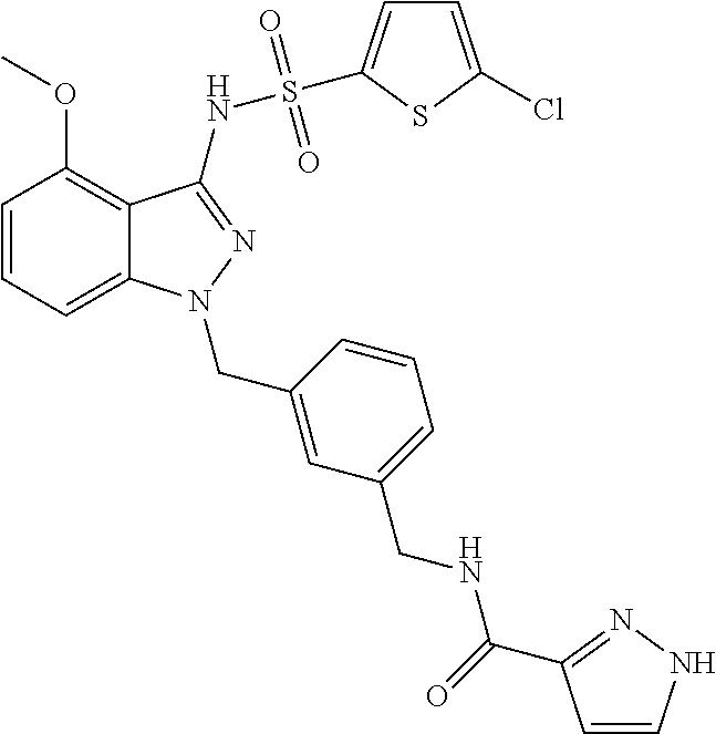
C1=CC=C2C(=C1OC)C(NS(=O)(=O)C1=CC=C(Cl)S1)=NN2CC1=CC(CNC(=O)C2=NNC=C2)=CC=C1
